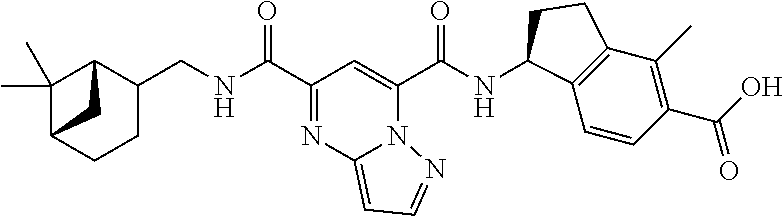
C1C(CNC(C2=NC3=CC=NN3C(C(NC3C4=C(C(C)=C(C(O)=O)C=C4)CC3)=O)=C2)=O)C2C(C)(C)C(C1)C2
